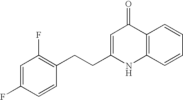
C1=C(F)C=CC(CCC2=CC(=O)C3=C(N2)C=CC=C3)=C1F
